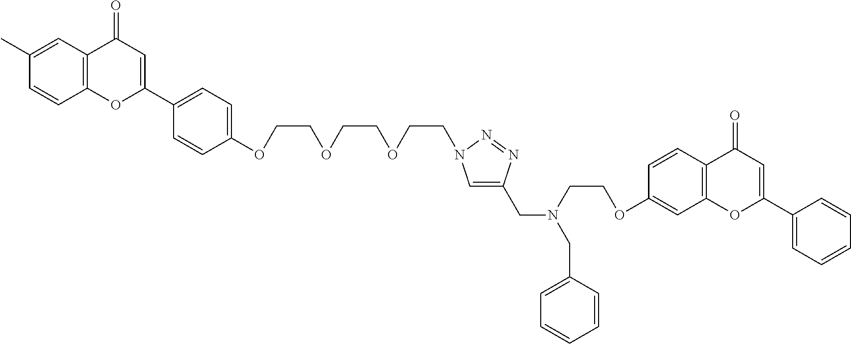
O(CCOCCOCCN1C=C(CN(CCOC2=CC3=C(C=C2)C(=O)C=C(C2=CC=CC=C2)O3)CC2=CC=CC=C2)N=N1)C1=CC=C(C2=CC(=O)C3=C(O2)C=CC(C)=C3)C=C1
